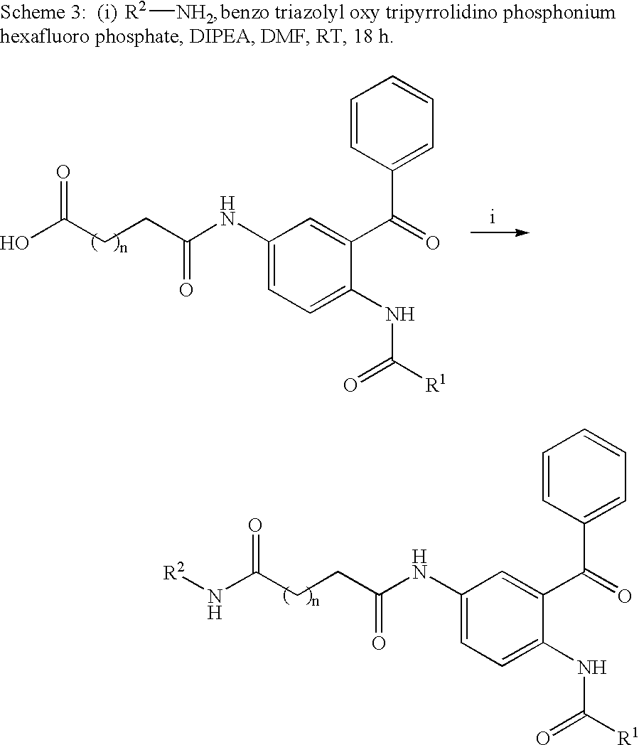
C1(NC(CCC(N[R2])=O)=O)=CC=C(NC([R1])=O)C(C(=O)C2=CC=CC=C2)=C1.[R2][NH2].C1(NC(CCC(O)=O)=O)=CC=C(NC([R1])=O)C(C(=O)C2=CC=CC=C2)=C1
